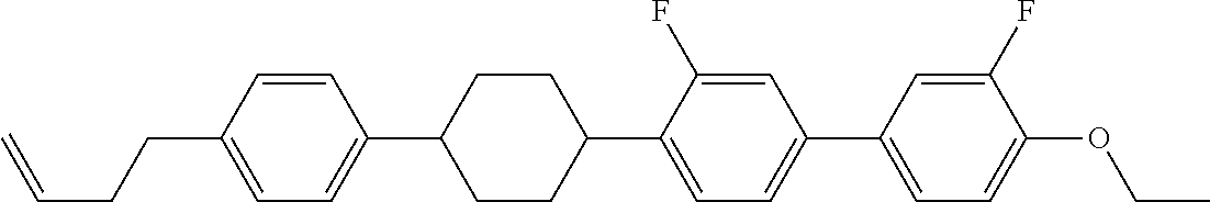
C1=CC(CCC=C)=CC=C1C1CCC(C2=CC=C(C3=CC=C(OCC)C(F)=C3)C=C2F)CC1
